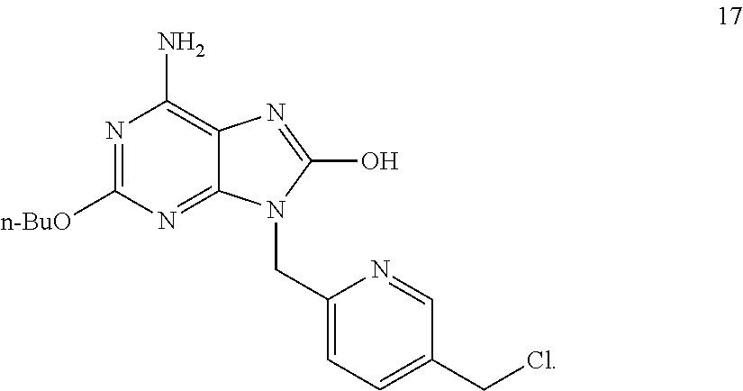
N1=C([n-BuO])N=C2C(=C1N)N=C(O)N2CC1=CC=C(CCl)C=N1
